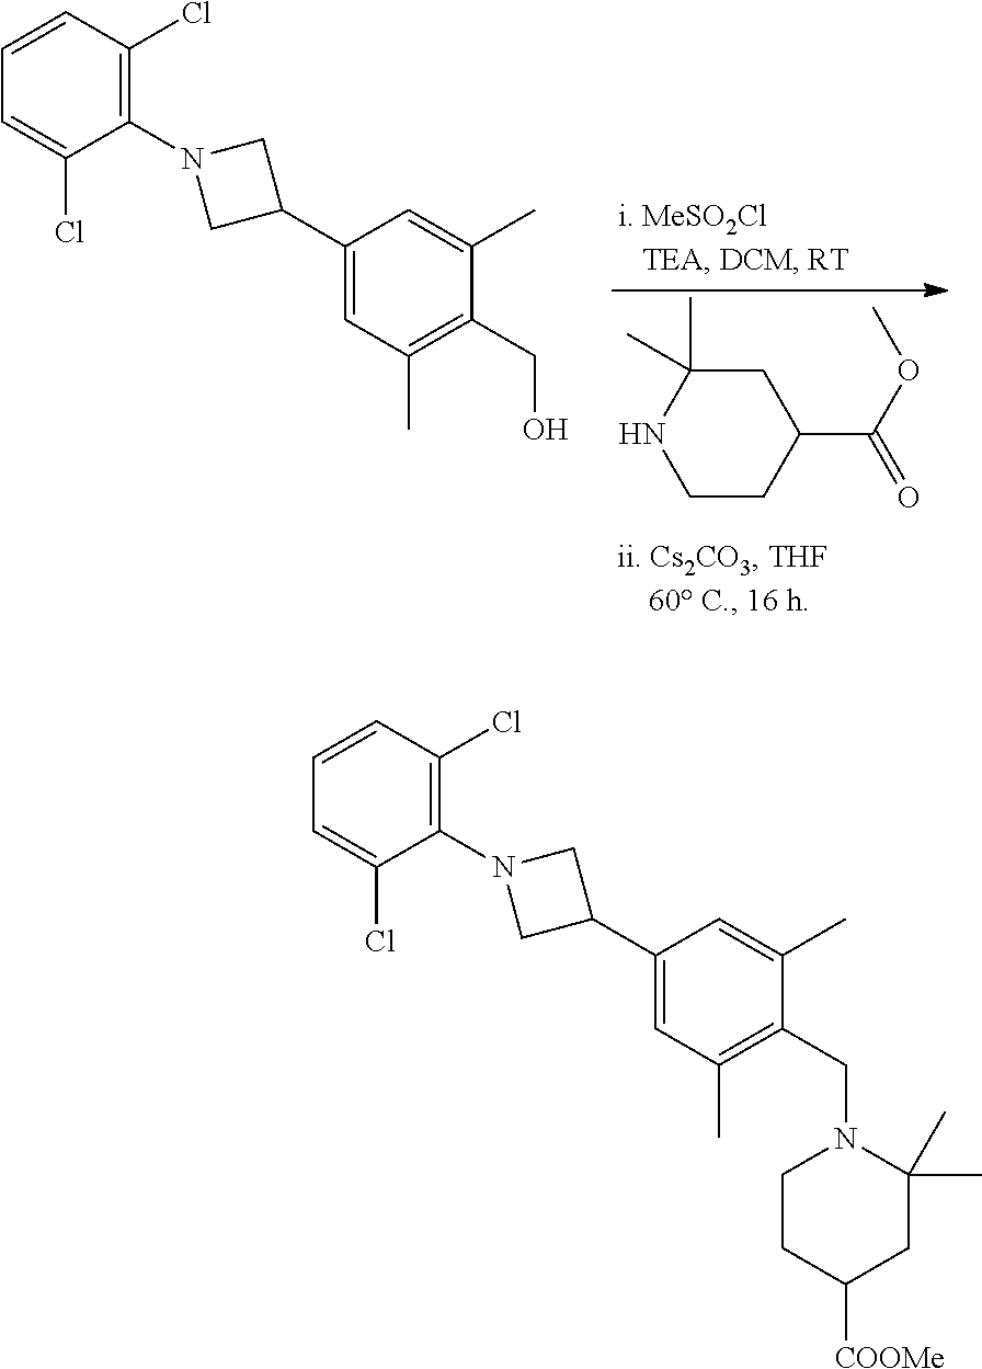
C1(N2CC(C3=CC(C)=C(CO)C(C)=C3)C2)=C(Cl)C=CC=C1Cl.C1CC(C(OC)=O)CC(C)(C)N1.C1(N2CC(C3=CC(C)=C(CN4CCC([COOMe])CC4(C)C)C(C)=C3)C2)=C(Cl)C=CC=C1Cl
